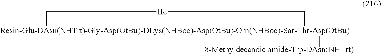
[Resin-Glu-DAsn(NHTrt)-Gly-Asp(OtBu)-DLys(NHBoc)-Asp(OtBu)-Orn(NHBoc)-Sar-Thr-Asp(OtBu)]1([8-Methyldecanoic amide-Trp-DAsn(NHTrt)])C[IIe]C1
